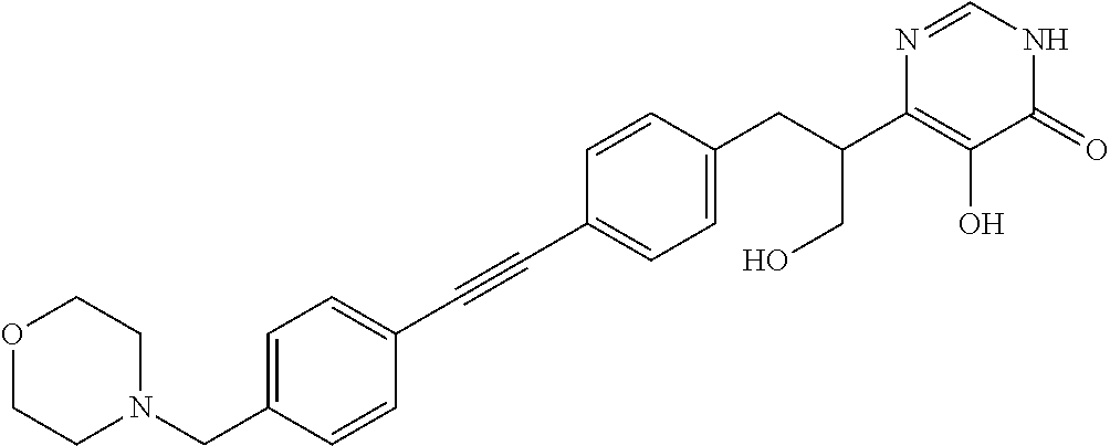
C(C1=CC=C(CC(C2=C(O)C(=O)NC=N2)CO)C=C1)#CC1=CC=C(CN2CCOCC2)C=C1
